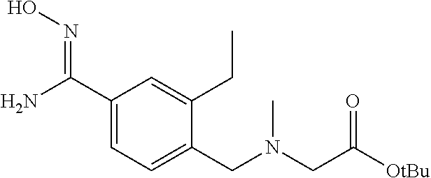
C1(C(N)=NO)=CC=C(CN(C)CC([OtBu])=O)C(CC)=C1
